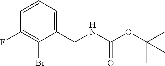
C1(F)=C(Br)C(CNC(OC(C)(C)C)=O)=CC=C1
